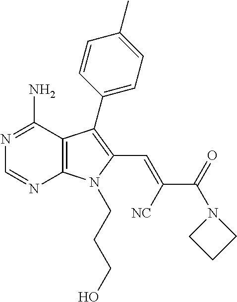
N1=C(N)C2=C(N=C1)N(CCCO)C(C=C([NC])C(=O)N1CCC1)=C2C1=CC=C(C)C=C1
